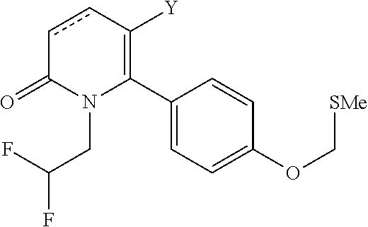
C1(C2=C([Y])ccC(=O)N2CC(F)F)=CC=C(OC[SMe])C=C1
